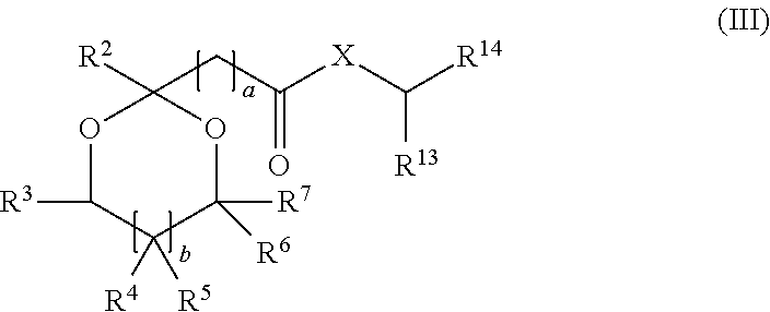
O1C([R3])C([R5])([R4])C([R7])([R6])OC1([R2])CC([X]C([R14])[R13])=O
